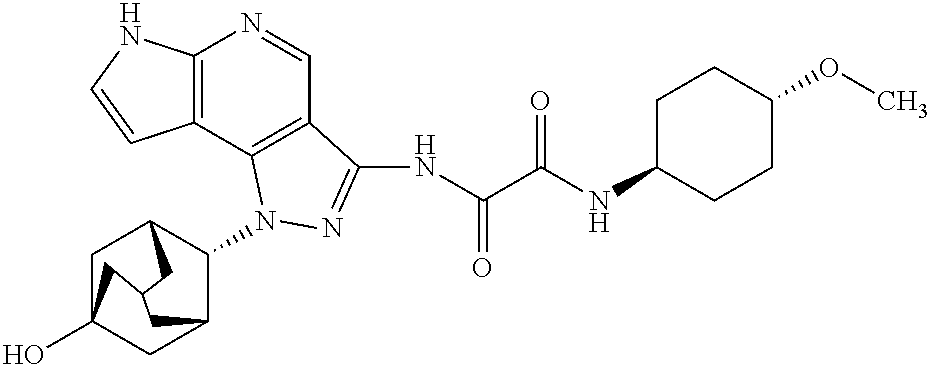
C12=C(C3=C(C=N1)C(NC(C(NC1CCC(OC)CC1)=O)=O)=NN3C1C3CC4(O)CC1CC(C4)C3)C=CN2
